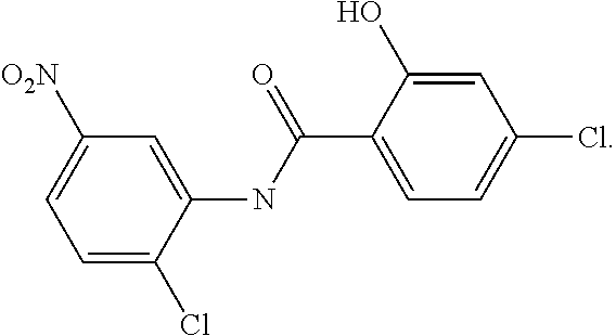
C1=C(Cl)C(NC(C2=CC=C(Cl)C=C2O)=O)=CC([O2N])=C1
